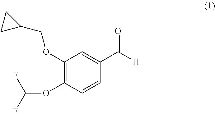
C1(OCC2CC2)=C(OC(F)F)C=CC(C(=O)[H])=C1
